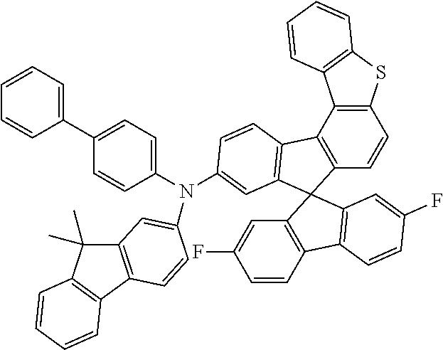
C1(C2=CC=C(N(C3=CC4=C(C5=C(C4(C)C)C=CC=C5)C=C3)C3=CC4=C(C5=C(C=CC6=C5C5=C(S6)C=CC=C5)C45C4=C(C6=C5C=C(F)C=C6)C=CC(F)=C4)C=C3)C=C2)=CC=CC=C1
